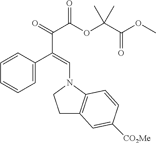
C1=C(C(=CN2CCC3=C2C=CC([CO2Me])=C3)C(=O)C(OC(C(OC)=O)(C)C)=O)C=CC=C1
